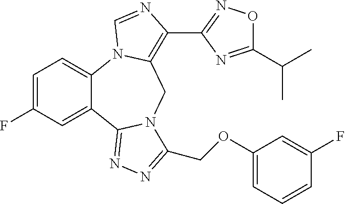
C12=CC=C(F)C=C1C1=NN=C(COC3=CC=CC(F)=C3)N1CC1=C(C3=NOC(C(C)C)=N3)N=CN21
